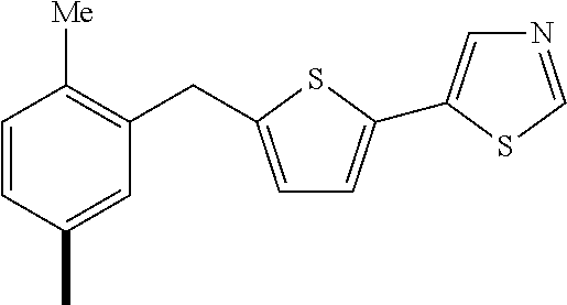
C1=CC(C)=CC(CC2=CC=C(C3=CN=CS3)S2)=C1[Me]
